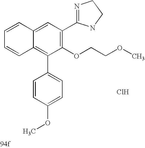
C1=C2C(=C(C3=CC=C(OC)C=C3)C(OCCOC)=C1C1=NCCN1)C=CC=C2.Cl
